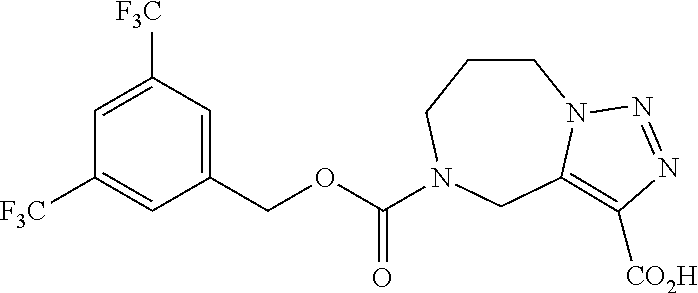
C(OCC1=CC([F3C])=CC([F3C])=C1)(=O)N1CCCN2C(=C([CO2H])N=N2)C1
